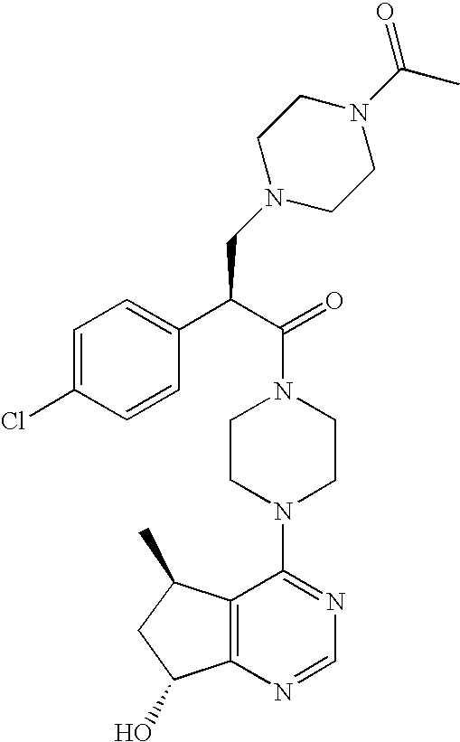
C(N1CCN(C2=NC=NC3=C2C(C)CC3O)CC1)(C(C1=CC=C(Cl)C=C1)CN1CCN(C(=O)C)CC1)=O
